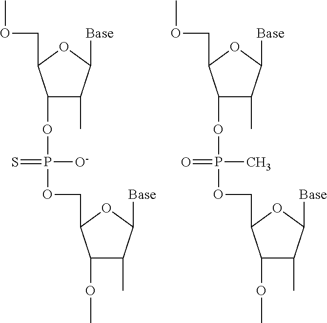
COCC1C(OP(=S)([O-])OCC2C(OC)C(C)C([Base])O2)C(C)C([Base])O1.COCC1C(OP(=O)(C)OCC2C(OC)C(C)C([Base])O2)C(C)C([Base])O1
